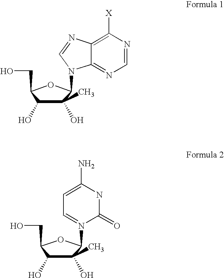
C1(C)(O)C(O)C(CO)OC1N1C2=NC=NC([X])=C2N=C1.C1(C)(O)C(O)C(CO)OC1N1=CC=C(N)NC1=O
